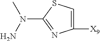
C1=C([X9])N=C(N(N)C)S1
